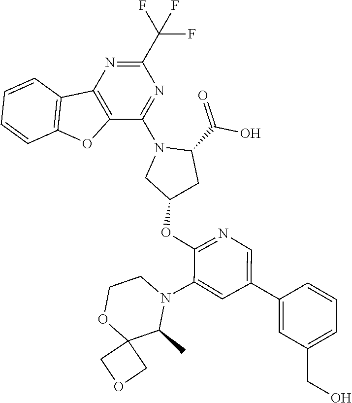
C12=C(C(N3CC(OC4=NC=C(C5=CC(CO)=CC=C5)C=C4N4CCOC5(C4C)COC5)CC3C(O)=O)=NC(C(F)(F)F)=N1)OC1=C2C=CC=C1
